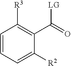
C1=CC=C([R2])C(C(=O)[LG])=C1[R3]
